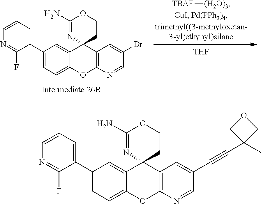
[TBAF][(H2O)3].[THF].C1(C2=CC=CN=C2F)=CC=C2C(=C1)C1(C3=C(O2)N=CC(Br)=C3)CCOC(N)=N1.C1(C2=CC=CN=C2F)=CC=C2C(=C1)C1(C3=C(O2)N=CC(C#CC2(C)COC2)=C3)CCOC(N)=N1
